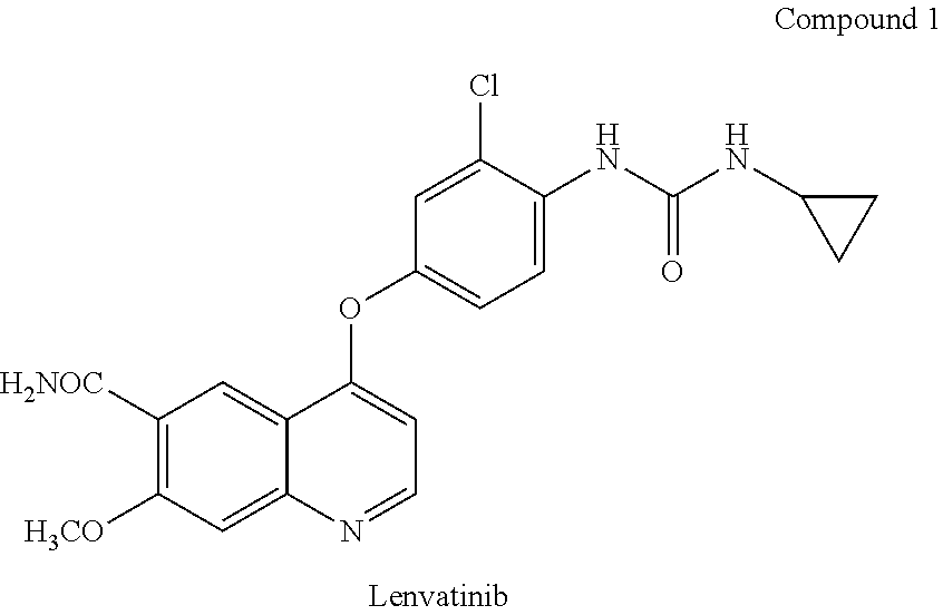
C1([H2NOC])=C([H3CO])C=C2C(=C1)C(OC1=CC=C(NC(NC3CC3)=O)C(Cl)=C1)=CC=N2
